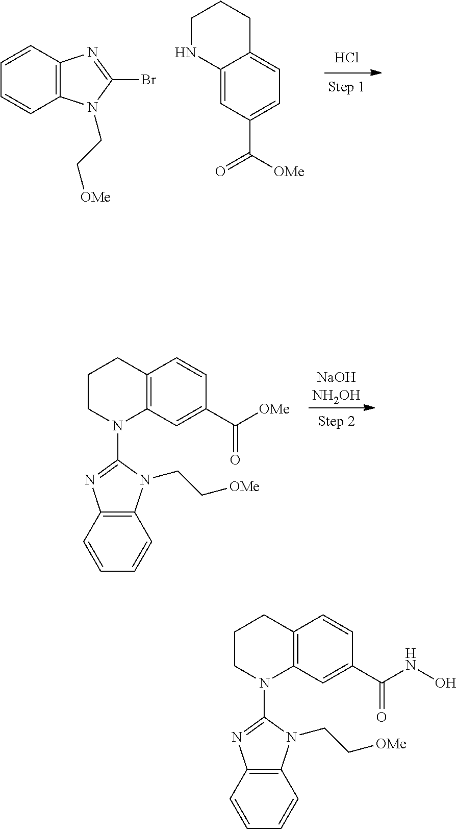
C12=C(C=C(C([OMe])=O)C=C1)N(C1=NC3=C(N1CC[OMe])C=CC=C3)CCC2.C1NC2=CC(C([OMe])=O)=CC=C2CC1.C12=C(C=CC=C1)N=C(Br)N2CC[OMe].Cl.C12=C(C=C(C(NO)=O)C=C1)N(C1=NC3=C(N1CC[OMe])C=CC=C3)CCC2
